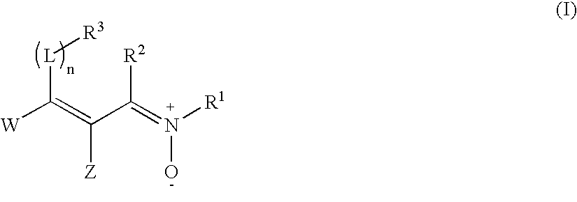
[W]C(=C(C(=N([R1])O)[R2])[Z])[L][R3]
